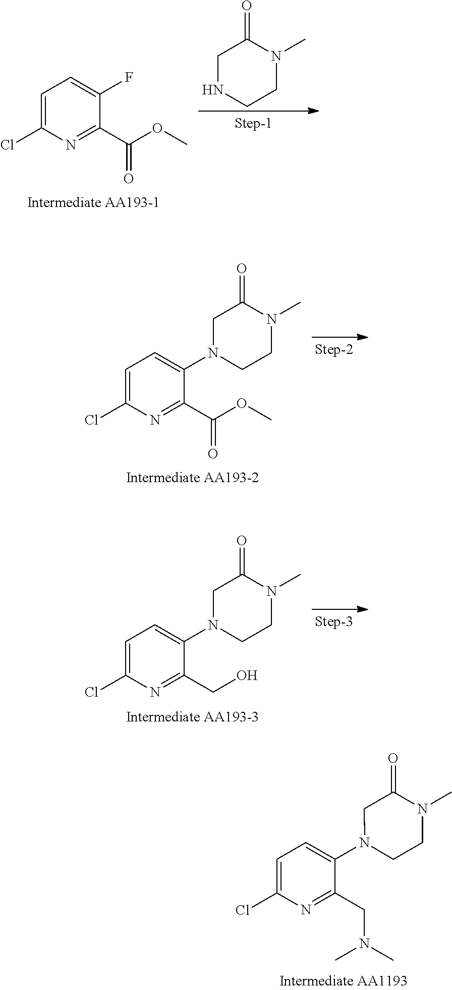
C1=C(Cl)N=C(CN(C)C)C(N2CCN(C)C(=O)C2)=C1.C1=C(Cl)N=C(C(OC)=O)C(F)=C1.C1NCCN(C)C1=O.C1=C(Cl)N=C(C(OC)=O)C(N2CCN(C)C(=O)C2)=C1.C1=C(Cl)N=C(CO)C(N2CCN(C)C(=O)C2)=C1
